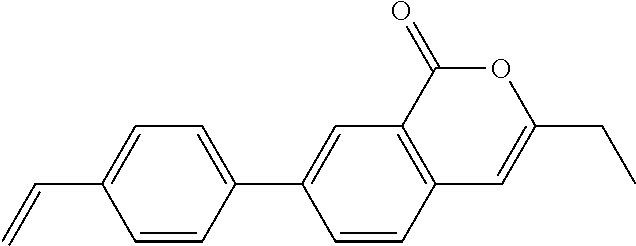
C12=C(C(=O)OC(CC)=C1)C=C(C1=CC=C(C=C)C=C1)C=C2
